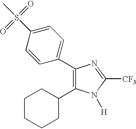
C1(C2=CC=C(S(C)(=O)=O)C=C2)=C(C2CCCCC2)N([H])C([CF3])=N1
